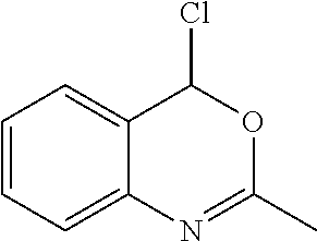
C12=CC=CC=C1N=C(C)OC2Cl
